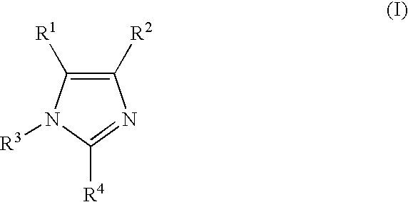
C1([R2])=C([R1])N([R3])C([R4])=N1
